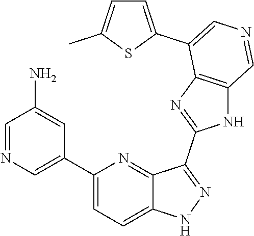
C1(C2=CN=CC(N)=C2)=CC=C2C(=N1)C(C1=NC3=C(N1)C=NC=C3C1=CC=C(C)S1)=NN2
